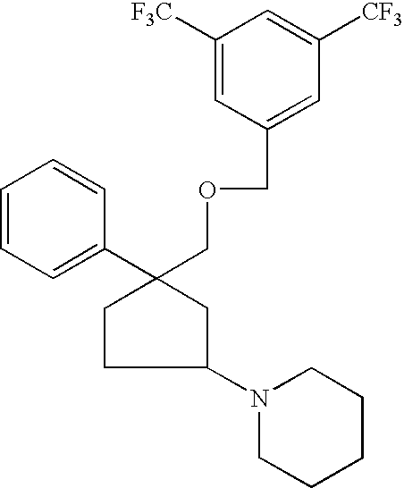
C1=CC=C(C2(COCC3=CC([CF3])=CC([F3C])=C3)CC(N3CCCCC3)CC2)C=C1
